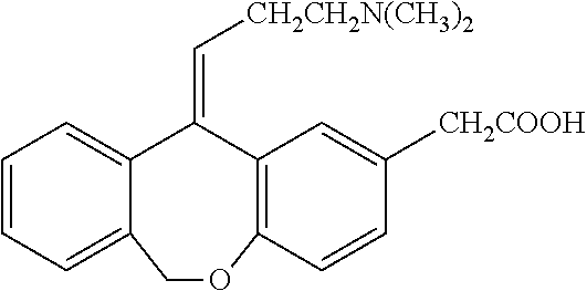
C1=CC=C2C(=C1)C(=C[CH2CH2N(CH3)2])C1=C(C=CC([CH2COOH])=C1)OC2
